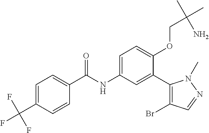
C1=C(C(F)(F)F)C=CC(C(=O)NC2=CC=C(OCC(C)(C)N)C(C3=C(Br)C=NN3C)=C2)=C1
